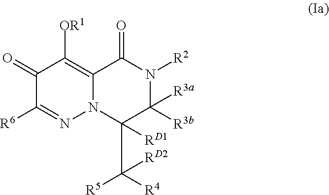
C1(=O)C([R6])=NN2C(=C1[OR1])C(=O)N([R2])C([R3a])([R3b])C2(C([R4])([R5])[RD2])[RD1]
